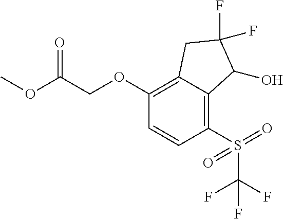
C1(OCC(OC)=O)=C2C(=C(S(=O)(=O)C(F)(F)F)C=C1)C(O)C(F)(F)C2
